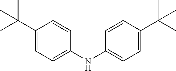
C1(C(C)(C)C)=CC=C(NC2=CC=C(C(C)(C)C)C=C2)C=C1
